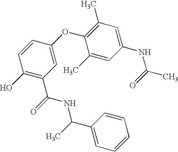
C1(O)=C(C(NC(C2=CC=CC=C2)C)=O)C=C(OC2=C(C)C=C(NC(C)=O)C=C2C)C=C1
